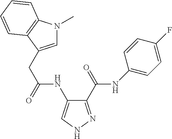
C1(C(NC2=CC=C(F)C=C2)=O)=NNC=C1NC(CC1=CN(C)C2=C1C=CC=C2)=O
